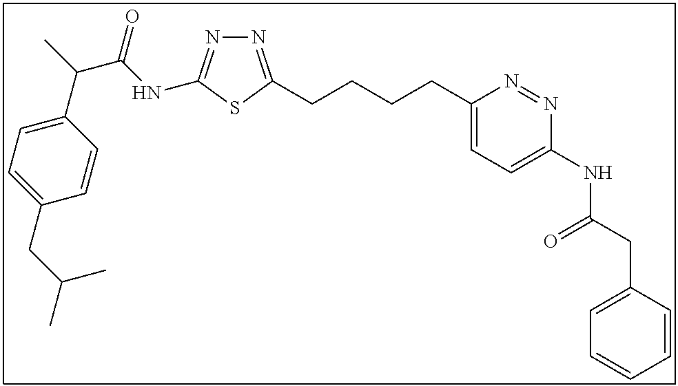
N1=C(CCCCC2=CC=C(NC(CC3=CC=CC=C3)=O)N=N2)SC(NC(C(C2=CC=C(CC(C)C)C=C2)C)=O)=N1
